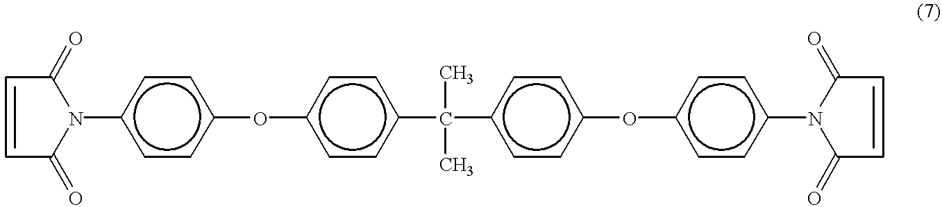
C1=CC(=O)N(c2ccc(Oc3ccc(C(c4ccc(Oc5ccc(N6C(=O)C=CC6=O)cc5)cc4)(C)C)cc3)cc2)C1=O
